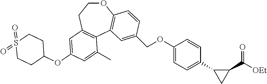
O1CCC2=C(C3=C1C=CC(COC1=CC=C(C4CC4C([OEt])=O)C=C1)=C3)C(C)=CC(OC1CCS(=O)(=O)CC1)=C2
